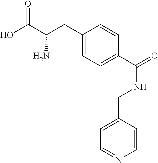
C1=C(CC(C(O)=O)N)C=CC(C(=O)NCC2=CC=NC=C2)=C1
